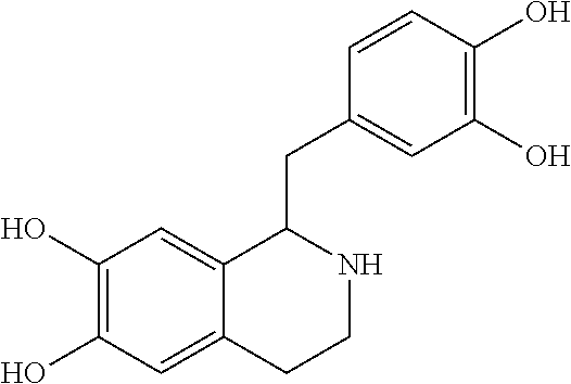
C1(O)=C(O)C=C2C(=C1)CCNC2CC1=CC(O)=C(O)C=C1
